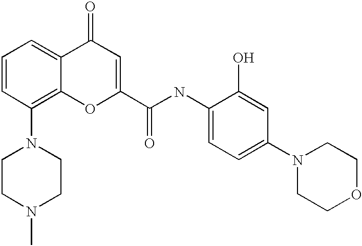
C1=CC(N2CCN(C)CC2)=C2C(=C1)C(=O)C=C(C(NC1=CC=C(N3CCOCC3)C=C1O)=O)O2
